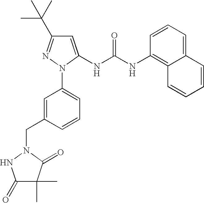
C1=C(CN2NC(=O)C(C)(C)C2=O)C=CC=C1N1C(NC(NC2=C3C(=CC=C2)C=CC=C3)=O)=CC(C(C)(C)C)=N1
